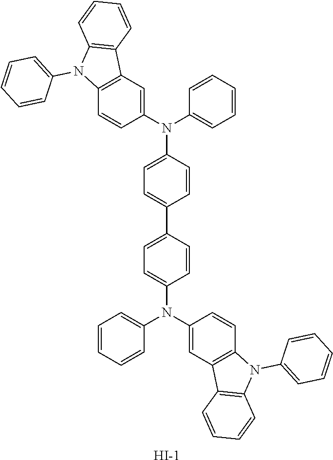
C1(N(C2=CC=CC=C2)C2=CC=C(C3=CC=C(N(C4=CC=CC=C4)C4=CC5=C(C=C4)N(C4=CC=CC=C4)C4=C5C=CC=C4)C=C3)C=C2)=CC2=C(C=C1)N(C1=CC=CC=C1)C1=C2C=CC=C1.[I-]
